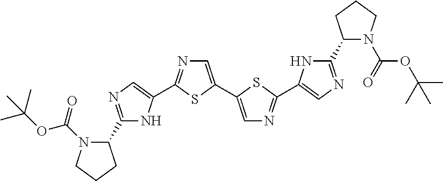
C1(C2=NC=C(C3=NC=C(C4=CN=C(C5=CN=C(C6N(C(=O)OC(C)(C)C)CCC6)N5)S4)S3)N2)N(C(OC(C)(C)C)=O)CCC1
